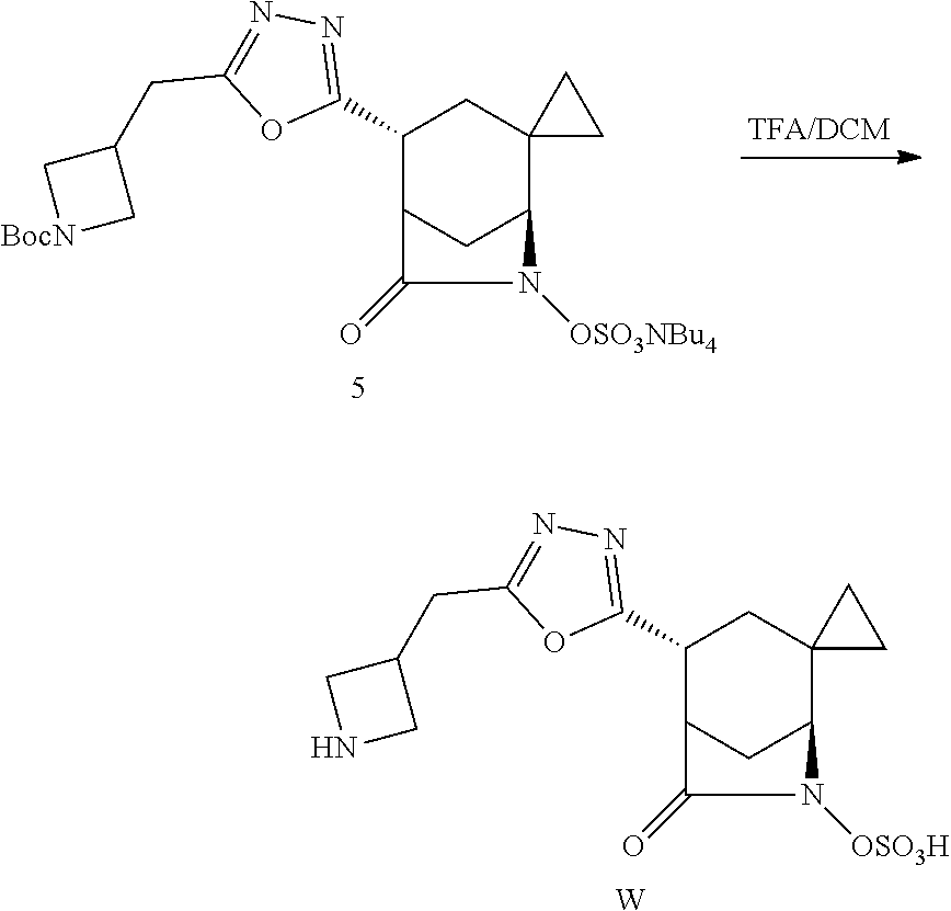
C1(C2=NN=C(CC3CNC3)O2)C2CC(C3(C1)CC3)N([OSO3H])C2=O.[W].C1(C2=NN=C(CC3C[BocN]C3)O2)C2CC(C3(C1)CC3)N([OSO3NBu4])C2=O
